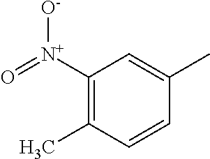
C1([N+]([O-])=O)=C(C)C=CC(C)=C1
